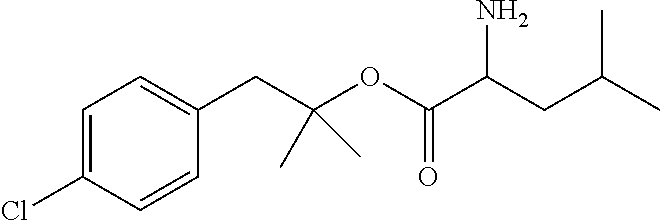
C1=C(Cl)C=CC(CC(OC(C(CC(C)C)N)=O)(C)C)=C1
